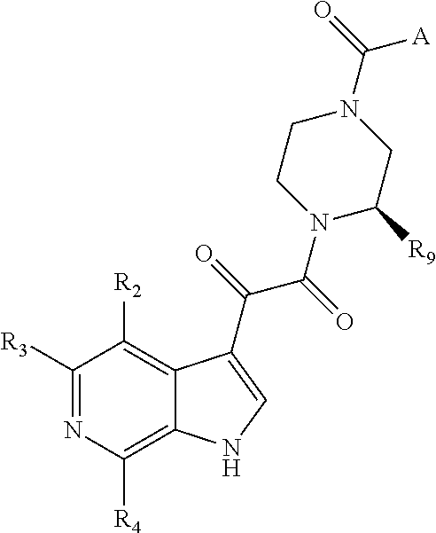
C1([R3])=NC([R4])=C2C(=C1[R2])C(C(=O)C(=O)N1C([R9])CN(C(=O)[A])CC1)=CN2
